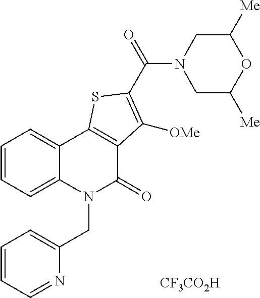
C1=CC=C2C(=C1)C1=C(C(=O)N2CC2=CC=CC=N2)C([OMe])=C(C(N2CC([Me])OC([Me])C2)=O)S1.[CF3CO2H]
